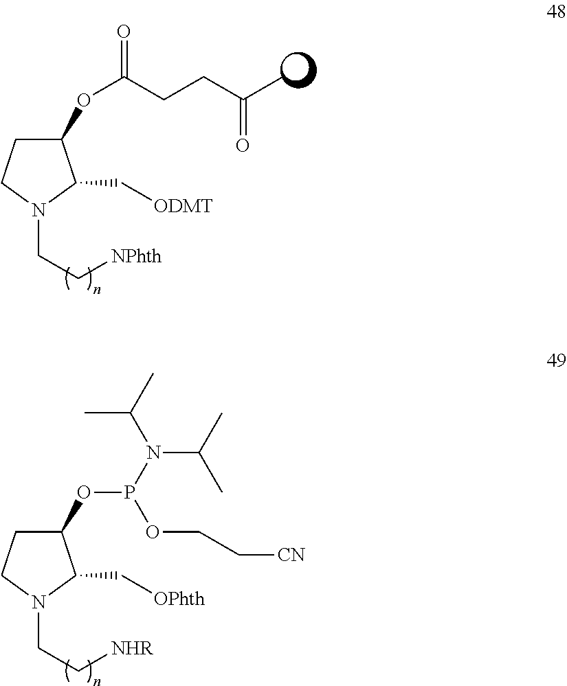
C1(OC(CCC(C)=O)=O)CCN(CC[NPhth])C1C[ODMT].C1(OP(N(C(C)C)C(C)C)OCC[CN])CCN(CC[NHR])C1C[OPhth]
